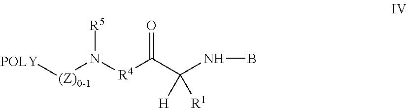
[POLY][(Z)0-1]N([R4]C(C(NB)([H])[R1])=O)[R5]
